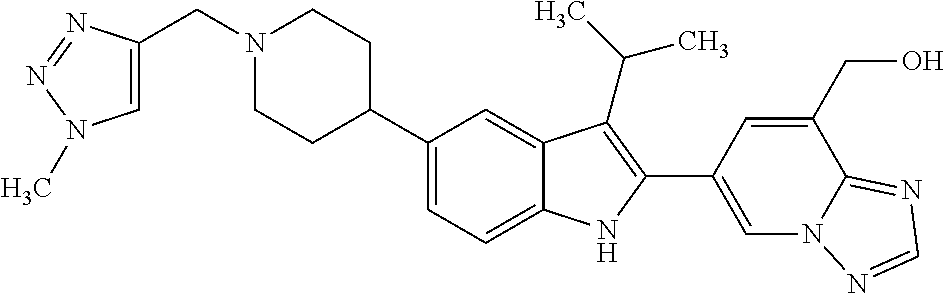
N1(CC2=CN(C)N=N2)CCC(C2=CC=C3C(=C2)C(C(C)C)=C(C2=CN4C(=NC=N4)C(CO)=C2)N3)CC1
